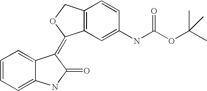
C12=CC=CC=C1C(=C1C3=C(C=CC(NC(OC(C)(C)C)=O)=C3)CO1)C(=O)N2
